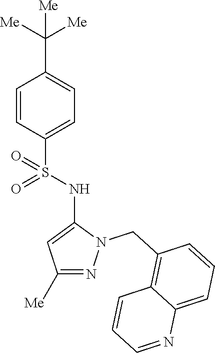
C1(C([Me])([Me])[Me])=CC=C(S(=O)(=O)NC2=CC([Me])=NN2CC2=C3C(=CC=C2)N=CC=C3)C=C1
